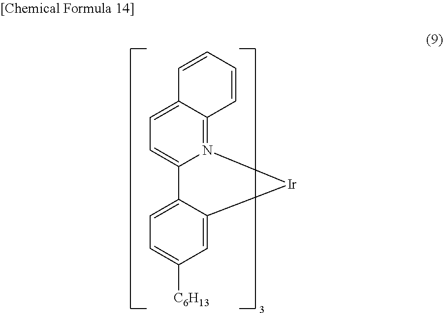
N12=C3C(=CC=C1C1=CC=C([C6H13])C=C1[Ir]2)C=CC=C3
